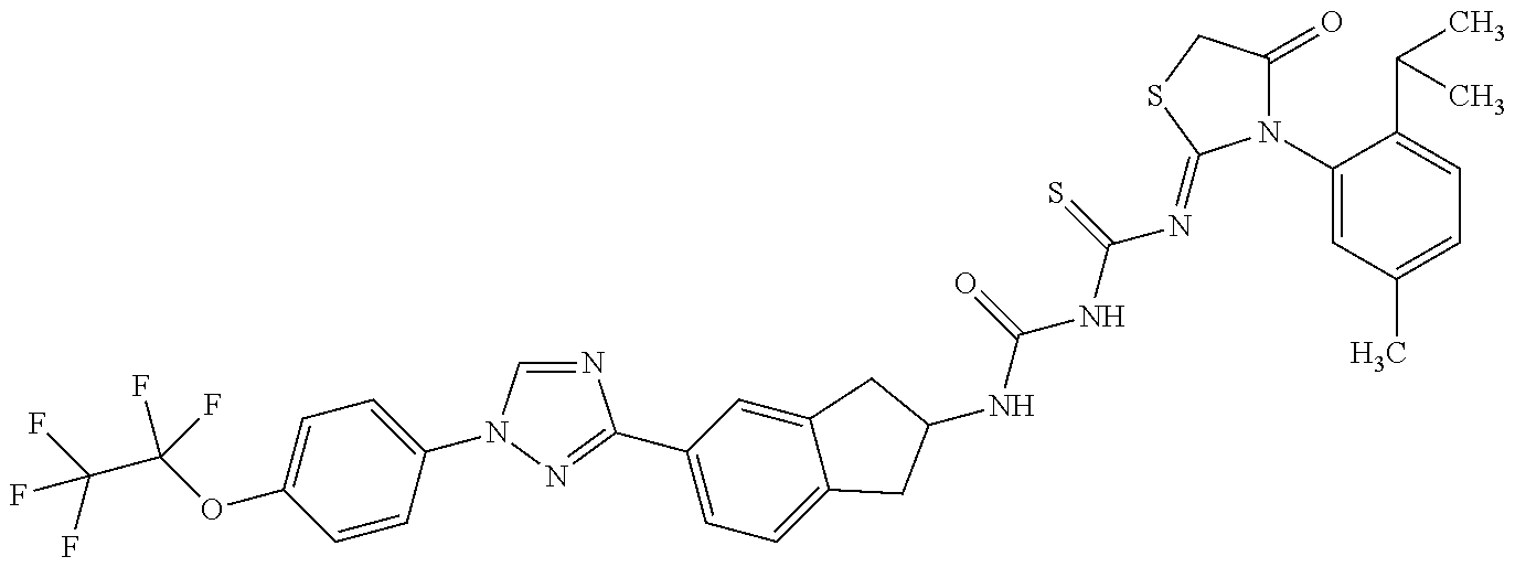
C(C(OC1=CC=C(N2C=NC(C3=CC=C4C(=C3)CC(NC(=O)NC(=S)N=C3N(C5=CC(C)=CC=C5C(C)C)C(=O)CS3)C4)=N2)C=C1)(F)F)(F)(F)F
